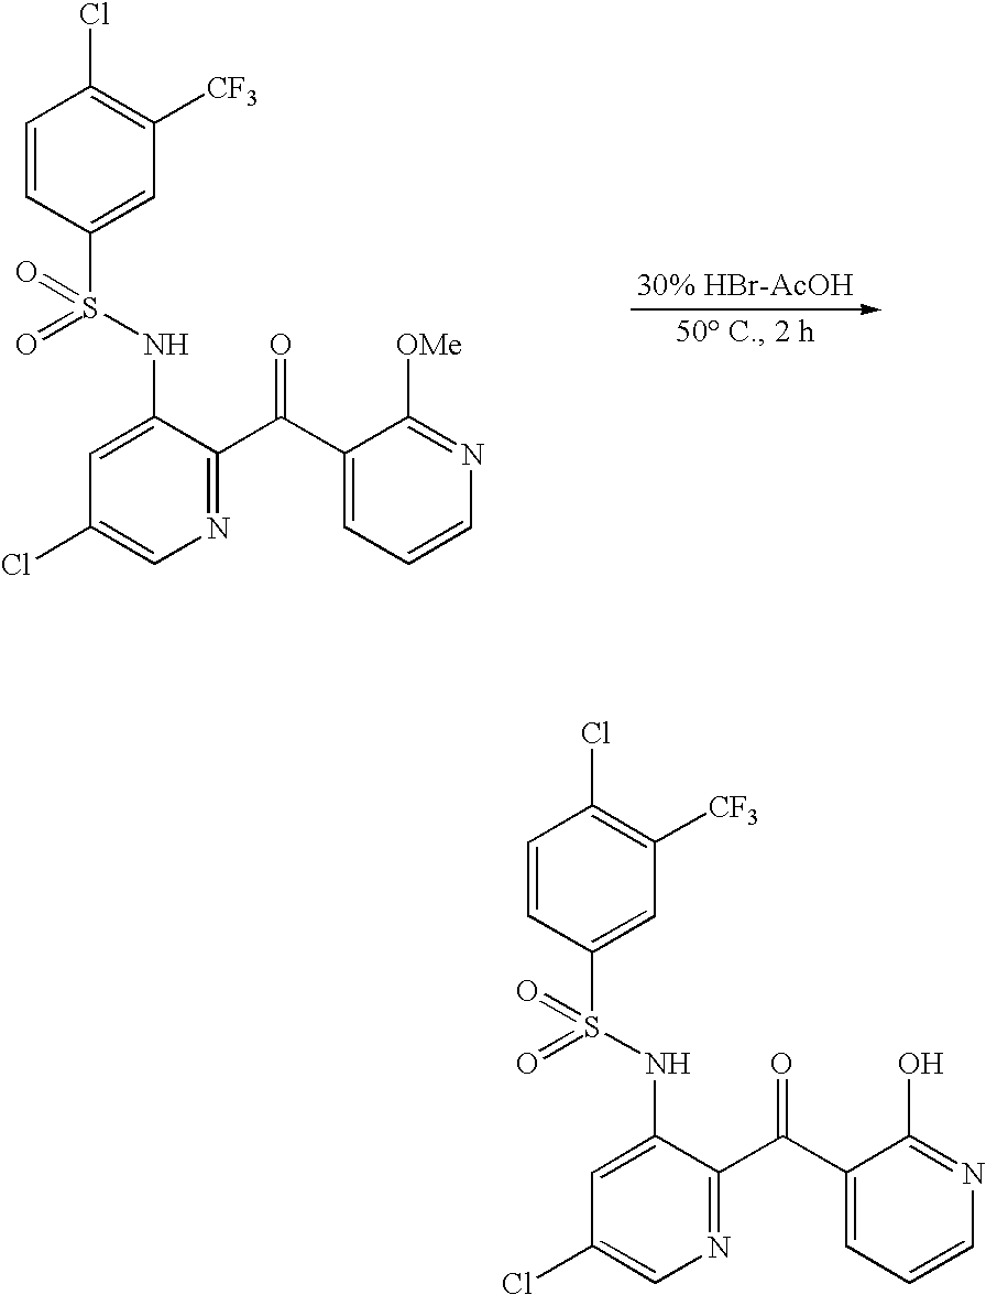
C1(Cl)=CN=C(C(C2=CC=CN=C2[OMe])=O)C(NS(=O)(=O)C2=CC([CF3])=C(Cl)C=C2)=C1.C1(Cl)=CN=C(C(C2=CC=CN=C2O)=O)C(NS(=O)(=O)C2=CC([CF3])=C(Cl)C=C2)=C1
